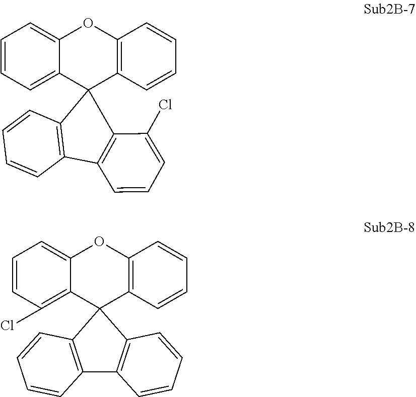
C1=CC=C2C(=C1)OC1=C(C23C2=C(C4=C3C(Cl)=CC=C4)C=CC=C2)C=CC=C1.C1=CC(Cl)=C2C(=C1)OC1=C(C23C2=C(C4=C3C=CC=C4)C=CC=C2)C=CC=C1
